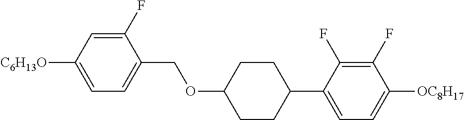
C1(F)=CC([C6H13O])=CC=C1COC1CCC(C2=CC=C([OC8H17])C(F)=C2F)CC1
